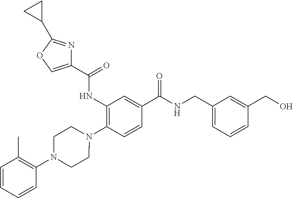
C1(NC(=O)C2=COC(C3CC3)=N2)=C(N2CCN(C3=C(C)C=CC=C3)CC2)C=CC(C(NCC2=CC=CC(CO)=C2)=O)=C1
